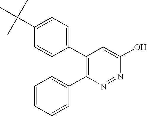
C1=C(C(C)(C)C)C=CC(C2=C(C3=CC=CC=C3)N=NC(O)=C2)=C1
